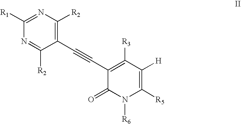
C1([R1])=NC([R2])=C(C#CC2=C([R3])C([H])=C([R5])N([R6])C2=O)C([R2])=N1
